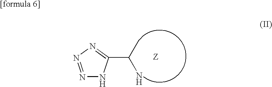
[Z].C(C1=NN=NN1)(C)N
